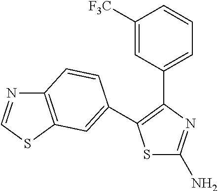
S1C(N)=NC(C2=CC=CC([F3C])=C2)=C1C1=CC2=C(N=CS2)C=C1
